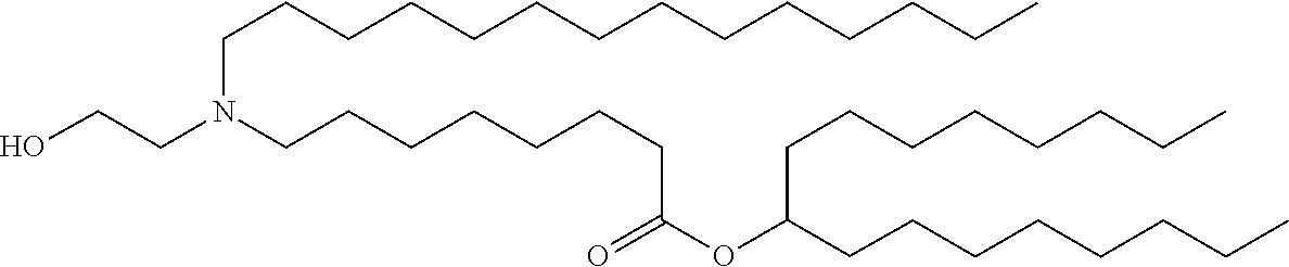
C(CCN(CCCCCCCC(OC(CCCCCCCC)CCCCCCCC)=O)CCO)CCCCCCCCCCC
